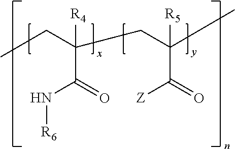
CCC(C(=O)N[R6])([R4])CC(C)(C(=O)[Z])[R5]
